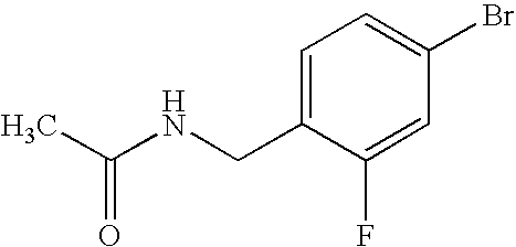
C1(Br)=CC=C(CNC(C)=O)C(F)=C1
